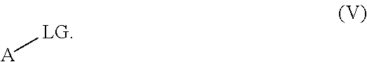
[LG][A]
